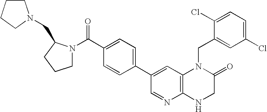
C12=C(NCC(=O)N1CC1=CC(Cl)=CC=C1Cl)N=CC(C1=CC=C(C(N3CCCC3CN3CCCC3)=O)C=C1)=C2
